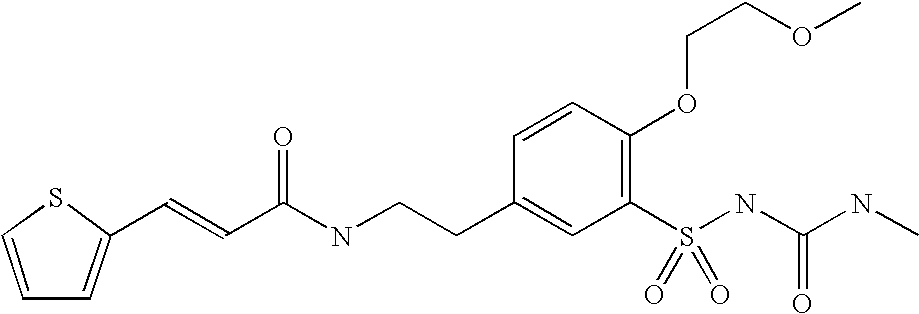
C1(C=CC(=O)NCCC2=CC(S(NC(NC)=O)(=O)=O)=C(OCCOC)C=C2)=CC=CS1
